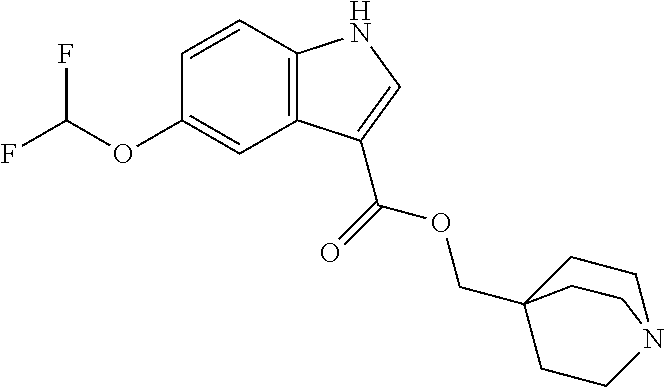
C1=CC2=C(C=C1OC(F)F)C(C(=O)OCC13CCN(CC1)CC3)=CN2
